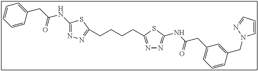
C1(NC(CC2=CC=CC=C2)=O)=NN=C(CCCCC2=NN=C(NC(CC3=CC=CC(CN4C=CC=N4)=C3)=O)S2)S1
